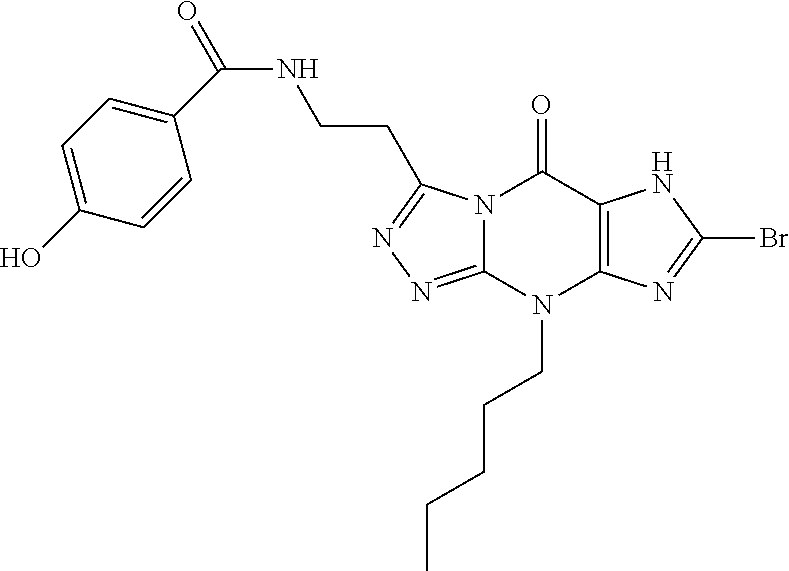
N12C(=NN=C1CCNC(C1=CC=C(O)C=C1)=O)N(CCCCC)C1=C(C2=O)NC(Br)=N1
